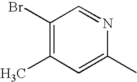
C1(Br)=C(C)C=C(C)N=C1
